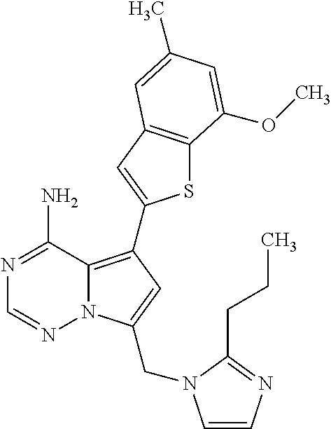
C12=C(C3=CC4=C(S3)C(OC)=CC(C)=C4)C=C(CN3C=CN=C3CCC)N1N=CN=C2N
